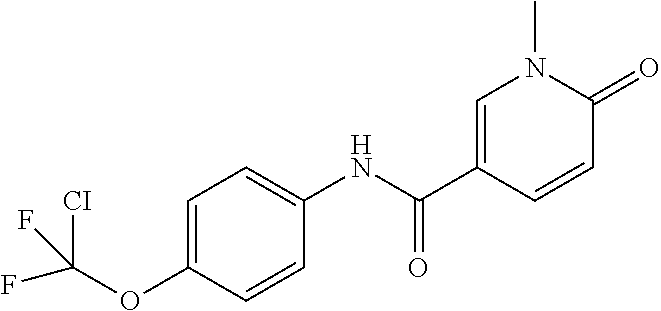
[CI]C(OC1=CC=C(NC(=O)C2=CN(C)C(=O)C=C2)C=C1)(F)F
